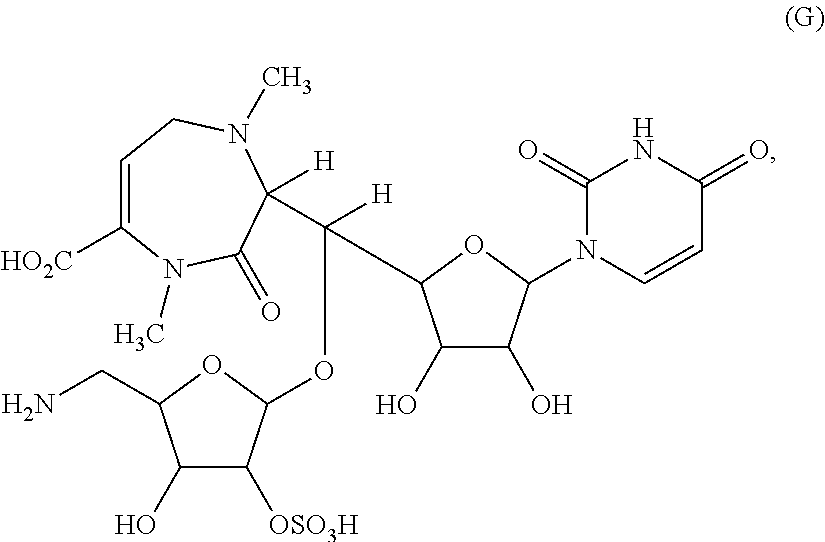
C1=C([HO2C])N(C)C(=O)C([H])(C(OC2C([OSO3H])C(O)C(CN)O2)([H])C2C(O)C(O)C(N3C=CC(=O)NC3=O)O2)N(C)C1
